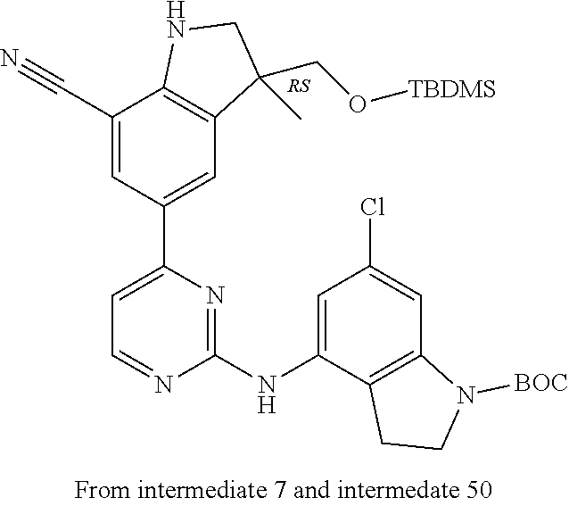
C1(C#N)=CC(C2=CC=NC(NC3=CC(Cl)=CC4=C3CCN4[BOC])=N2)=CC2=C1NCC2(CO[TBDMS])C
